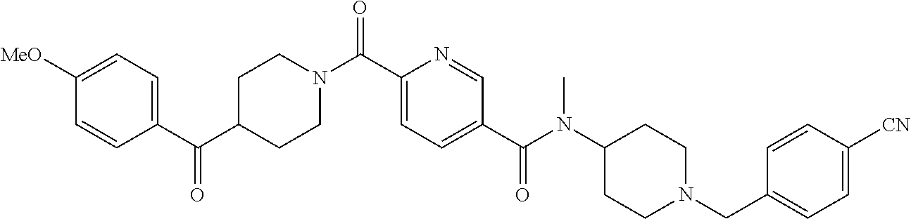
C1([MeO])=CC=C(C(C2CCN(C(C3=CC=C(C(N(C4CCN(CC5=CC=C([CN])C=C5)CC4)C)=O)C=N3)=O)CC2)=O)C=C1
